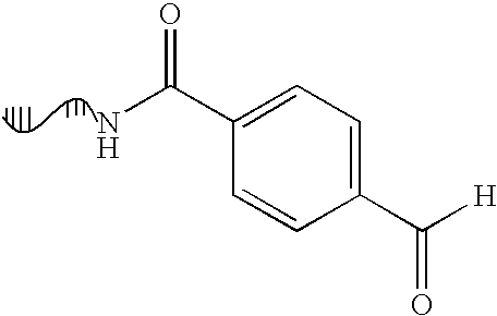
NC(C1=CC=C(C([H])=O)C=C1)=O
